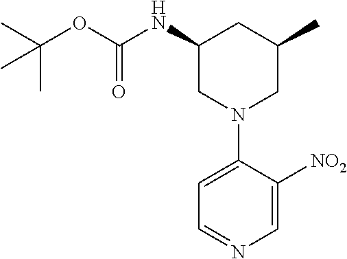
C1(NC(OC(C)(C)C)=O)CN(C2=CC=NC=C2[NO2])CC(C)C1
